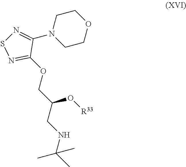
O(CC(CNC(C)(C)C)O[R33])C1=NSN=C1N1CCOCC1
